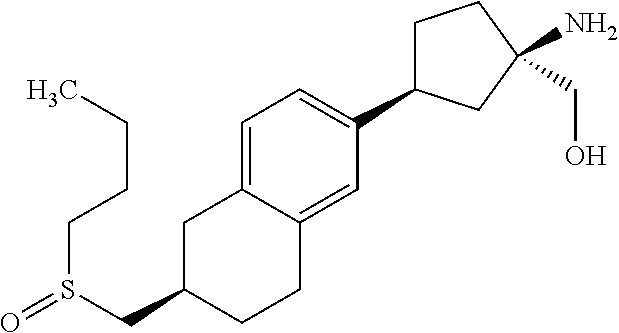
O=S(CC1CCC2=CC(C3CCC(N)(CO)C3)=CC=C2C1)CCCC
